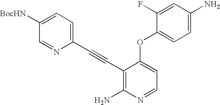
C(#CC1=CC=C([BocHN])C=N1)C1=C(N)N=CC=C1OC1=CC=C(N)C=C1F
